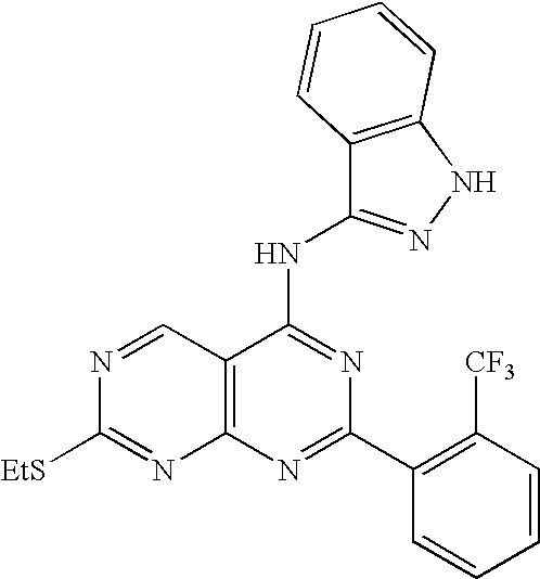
C12=C(N=C(C3=C([CF3])C=CC=C3)N=C1NC1=NNC3=C1C=CC=C3)N=C([EtS])N=C2
